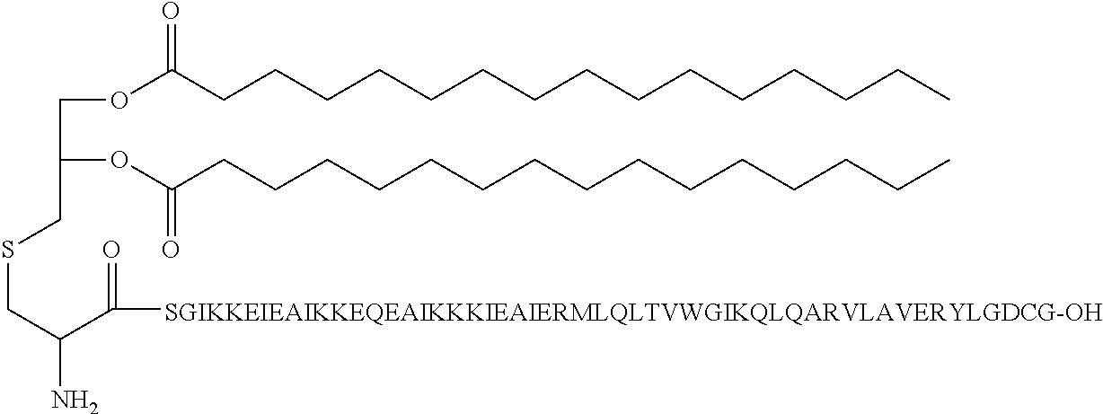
O(CC(OC(CCCCCCCCCCCCCCC)=O)CSCC(C([SGIKKEIEAIKKEQEAIKKKIEAIERMLQLTVWGIKQLQARVLAVERYLGDCG-OH])=O)N)C(CCCCCCCCCCCCCCC)=O
